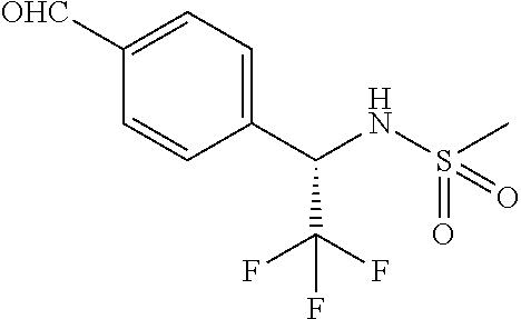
C1(C(NS(C)(=O)=O)C(F)(F)F)=CC=C([OHC])C=C1
